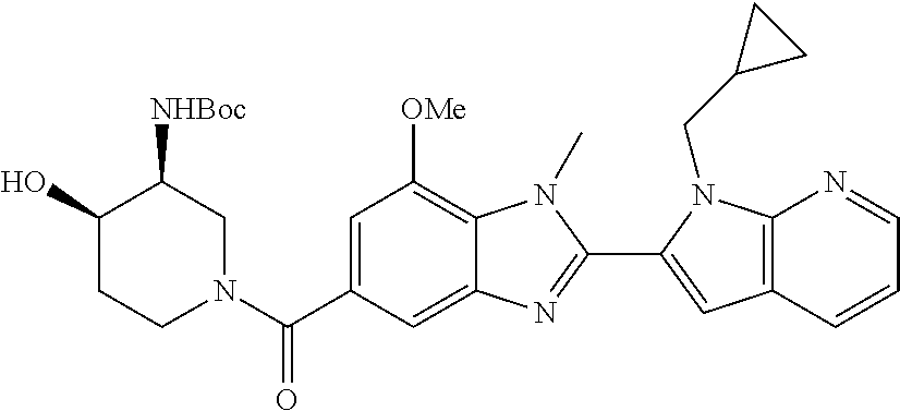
C12=C(C=CC=N1)C=C(C1=NC3=CC(C(N4CC([NHBoc])C(O)CC4)=O)=CC([OMe])=C3N1C)N2CC1CC1
